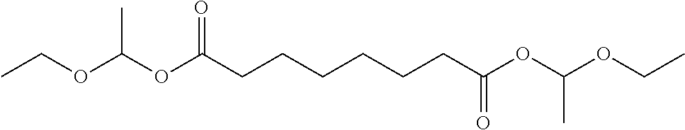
CCOC(OC(CCCCCCC(OC(OCC)C)=O)=O)C
